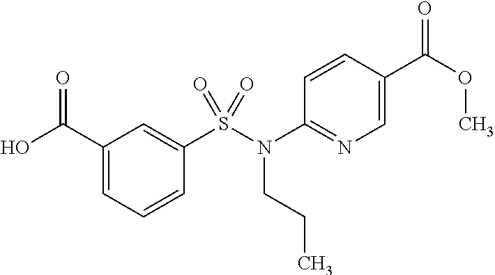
C1(C(=O)O)=CC=CC(S(=O)(N(C2=NC=C(C(=O)OC)C=C2)CCC)=O)=C1
